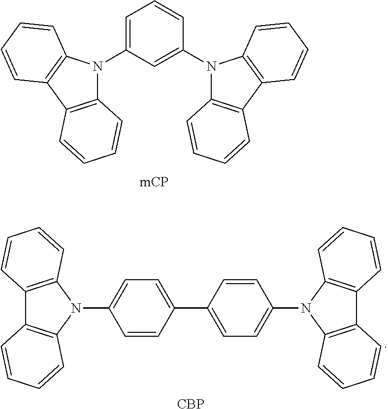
C1=C(N2C3=C(C4=C2C=CC=C4)C=CC=C3)C=C(N2C3=C(C4=C2C=CC=C4)C=CC=C3)C=C1.C1=CC(C2=CC=C(N3C4=C(C5=C3C=CC=C5)C=CC=C4)C=C2)=CC=C1N1C2=C(C3=C1C=CC=C3)C=CC=C2.[CBP]
